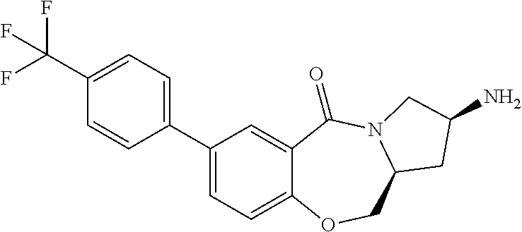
C1(C2=CC=C(C(F)(F)F)C=C2)=CC=C2C(=C1)C(=O)N1C(CO2)CC(N)C1
